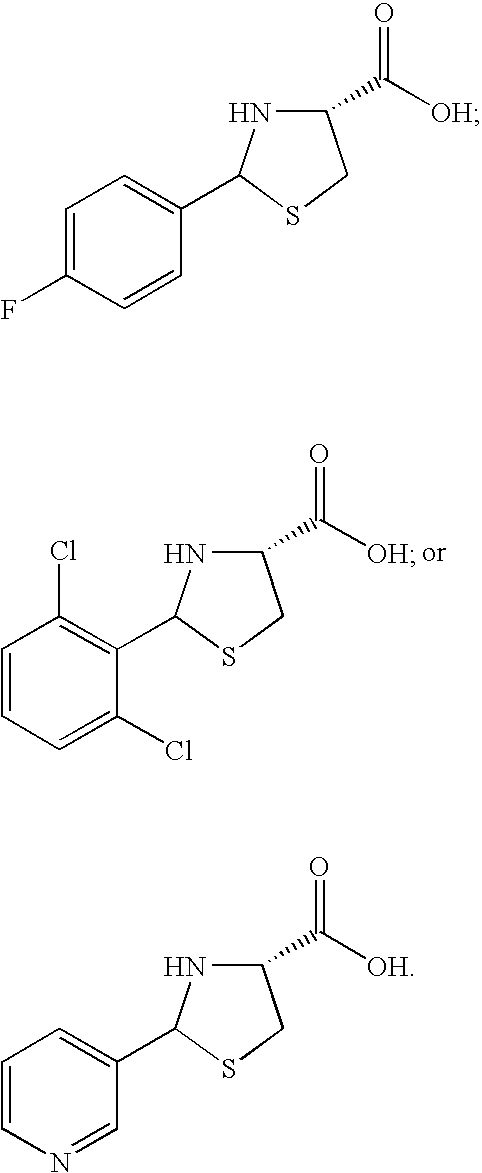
C1(C(=O)[OH])NC(C2=CC=C(F)C=C2)SC1.C1(C(=O)[OH])NC(C2=C(Cl)C=CC=C2Cl)SC1.C1(C(=O)[OH])NC(C2=CC=CN=C2)SC1
